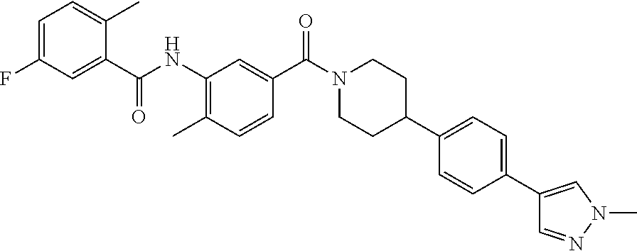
CC1=C(NC(C2=CC(F)=CC=C2C)=O)C=C(C(N2CCC(C3=CC=C(C4=CN(C)N=C4)C=C3)CC2)=O)C=C1
